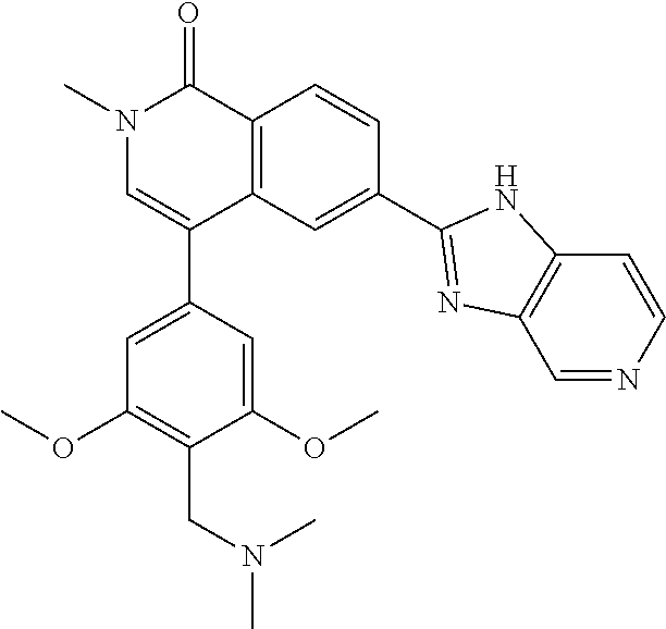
N1(C)C(=O)C2=C(C(C3=CC(OC)=C(CN(C)C)C(OC)=C3)=C1)C=C(C1=NC3=C(N1)C=CN=C3)C=C2
